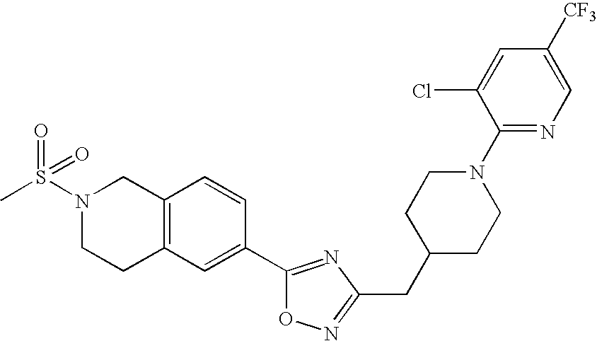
C12=C(C=C(C3=NC(CC4CCN(C5=NC=C([CF3])C=C5Cl)CC4)=NO3)C=C1)CCN(S(C)(=O)=O)C2
